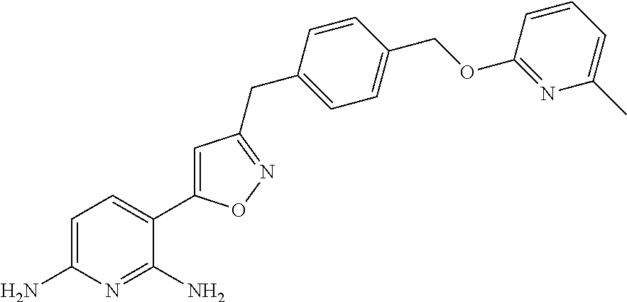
C1=C(N)N=C(N)C(C2=CC(CC3=CC=C(COC4=NC(C)=CC=C4)C=C3)=NO2)=C1
